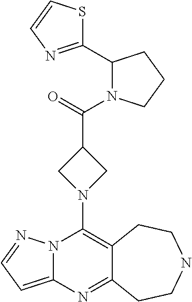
N12C(=CC=N1)N=C1C(=C2N2CC(C(=O)N3C(C4=NC=CS4)CCC3)C2)CCNCC1
